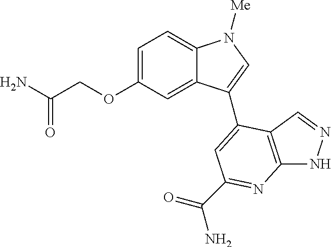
NC(COC1=CC=C2C(=C1)C(C1=CC(C(=O)N)=NC3=C1C=NN3)=CN2[Me])=O
